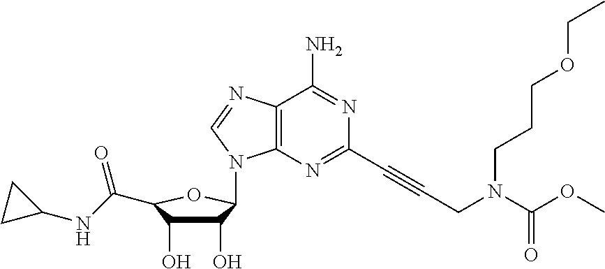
C12=C(N=CN1C1C(O)C(O)C(C(NC3CC3)=O)O1)C(N)=NC(C#CCN(C(OC)=O)CCCOCC)=N2
